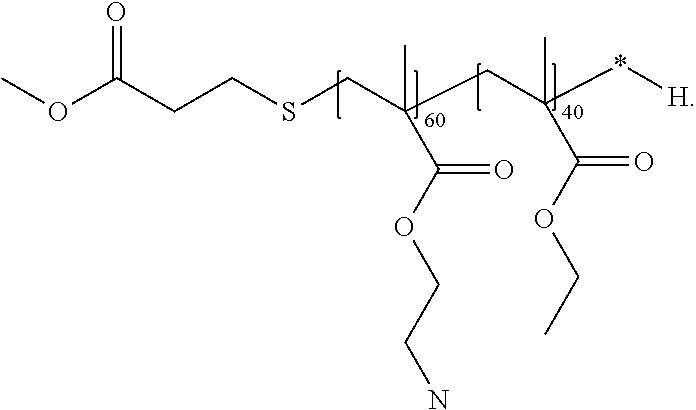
COC(CCSCC(CC(*[H])(C)C(OCC)=O)(C)C(OCCN)=O)=O
